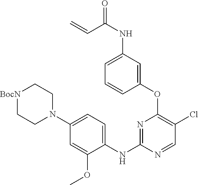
N1=C(NC2=CC=C(N3CC[BocN]CC3)C=C2OC)N=CC(Cl)=C1OC1=CC(NC(=O)C=C)=CC=C1
